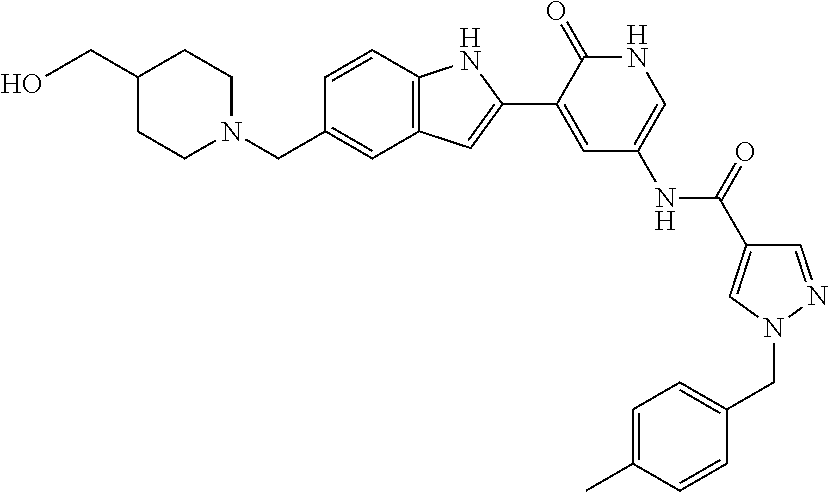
C1=CC2=C(C=C1CN1CCC(CO)CC1)C=C(C1=CC(NC(=O)C3=CN(CC4=CC=C(C)C=C4)N=C3)=CNC1=O)N2
